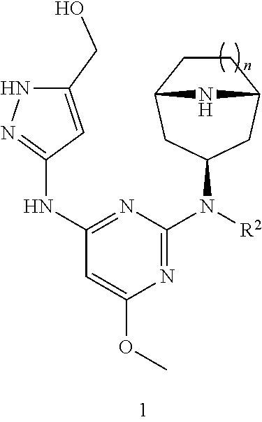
C1(CO)=CC(NC2=NC(N(C3CC4CCC(C3)N4)[R2])=NC(OC)=C2)=NN1
